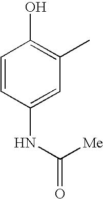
C1=CC(NC([Me])=O)=CC(C)=C1O
